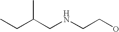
C(C(CNCCO)C)C
